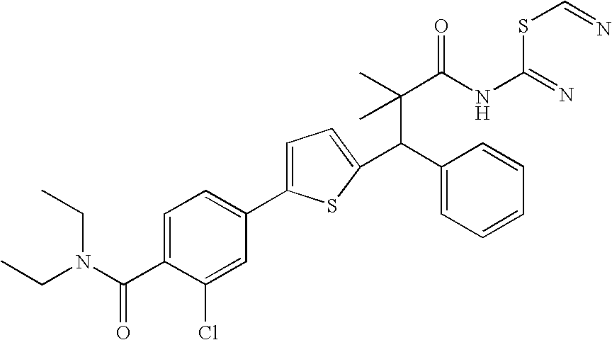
C(C(C)(C(NC(SC=N)=N)=O)C)(C1=CC=CC=C1)C1=CC=C(C2=CC=C(C(=O)N(CC)CC)C(Cl)=C2)S1
